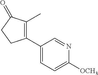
C1(C2=C(C)C(=O)CC2)=CC=C([OCH3])N=C1
